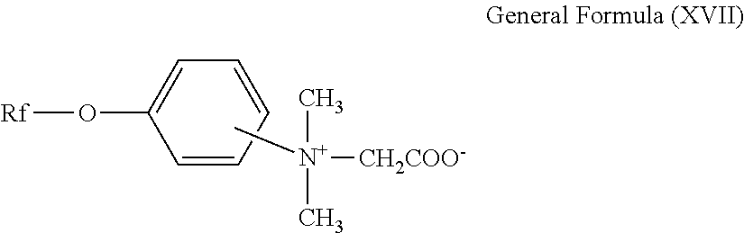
C1=CC=CC=C1O[Rf].C[N+]([CH2COO-])(C)C
